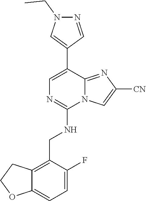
C1(C2=CN=C(NCC3=C4C(=CC=C3F)OCC4)N3C2=NC([CN])=C3)=CN(CC)N=C1
